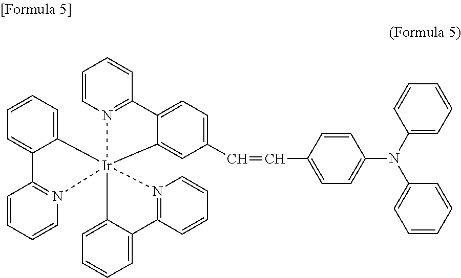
C1=CN2=C(C=C1)C1=CC=C(C=CC3=CC=C(N(C4=CC=CC=C4)C4=CC=CC=C4)C=C3)C=C1[Ir]213(C2=CC=CC=C2C2=N1C=CC=C2)C1=CC=CC=C1C1=N3C=CC=C1
